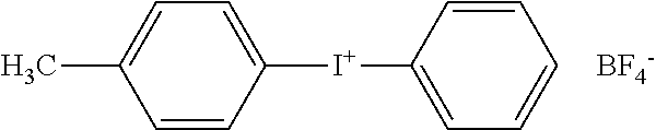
C1=CC([I+]C2=CC=CC=C2)=CC=C1C.[BF4-]
